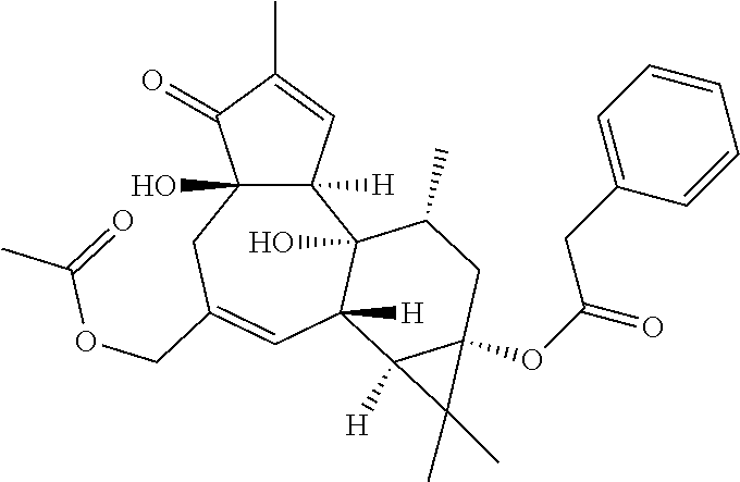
C12(O)C([H])(C=C(C)C1=O)C1(O)C([H])(C=C(COC(=O)C)C2)C2([H])C(OC(=O)CC3=CC=CC=C3)(CC1C)C2(C)C
